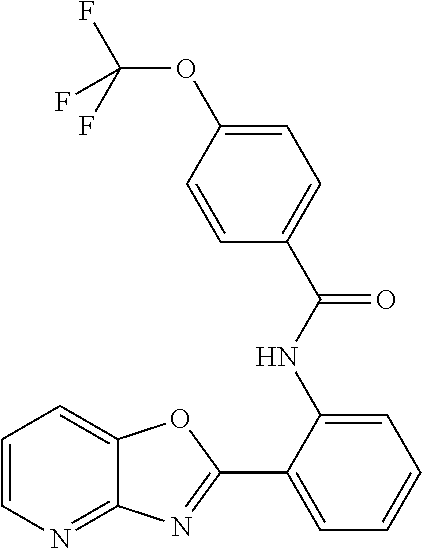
C1(NC(C2=CC=C(OC(F)(F)F)C=C2)=O)=CC=CC=C1C1=NC2=NC=CC=C2O1
